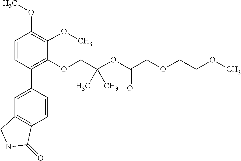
C1=CC(C2=CC3=C(C=C2)C(=O)NC3)=C(OCC(OC(COCCOC)=O)(C)C)C(OC)=C1OC
